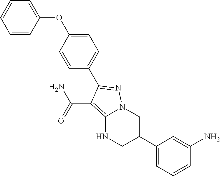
C1(C2=NN3C(=C2C(N)=O)NCC(C2=CC=CC(N)=C2)C3)=CC=C(OC2=CC=CC=C2)C=C1
